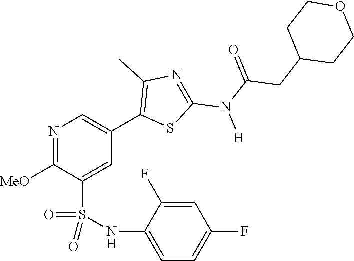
N1=C([OMe])C(S(NC2=CC=C(F)C=C2F)(=O)=O)=CC(C2=C(C)N=C(N(C(=O)CC3CCOCC3)[H])S2)=C1
